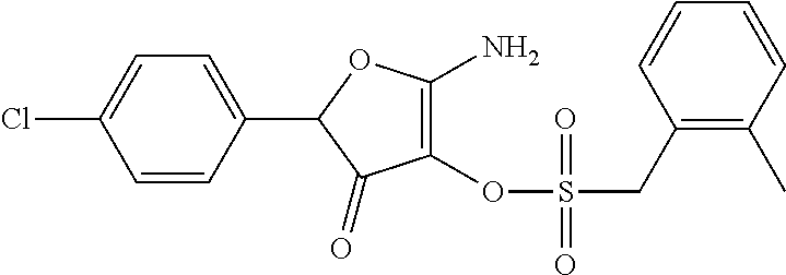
C1(=O)C(OS(CC2=C(C)C=CC=C2)(=O)=O)=C(N)OC1C1=CC=C(Cl)C=C1
